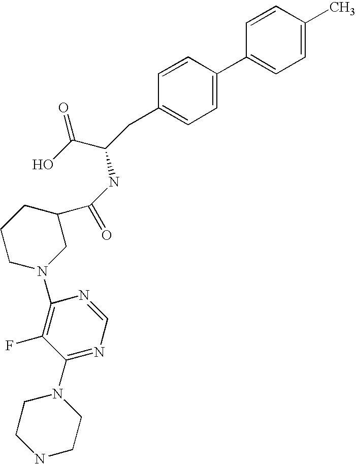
C1=CC(C)=CC=C1C1=CC=C(CC(C(=O)O)NC(C2CCCN(C3=C(F)C(N4CCNCC4)=NC=N3)C2)=O)C=C1
